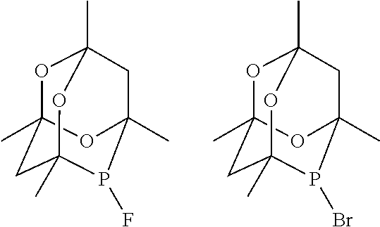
O1C2(C)CC3(C)OC1(C)CC(C)(O2)P3F.O1C2(C)CC3(C)OC1(C)CC(C)(O2)P3Br
